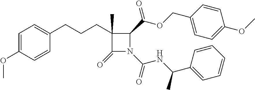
C(CC1=CC=C(OC)C=C1)CC1(C)C(=O)N(C(=O)NC(C2=CC=CC=C2)C)C1C(OCC1=CC=C(OC)C=C1)=O
